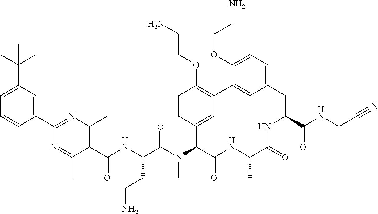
C1(C(NC(C(N(C2C(=O)NC(C)C(=O)NC(C(NCC#N)=O)CC3=CC=C(OCCN)C(=C3)C3=C(OCCN)C=CC2=C3)C)=O)CCN)=O)=C(C)N=C(C2=CC(C(C)(C)C)=CC=C2)N=C1C
